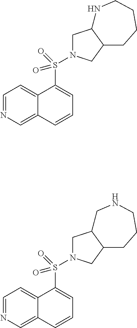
C1=NC=C2C(=C1)C(S(=O)(=O)N1CC3C(C1)CCCCN3)=CC=C2.C1=NC=C2C(=C1)C(S(=O)(=O)N1CC3C(C1)CCCNC3)=CC=C2
